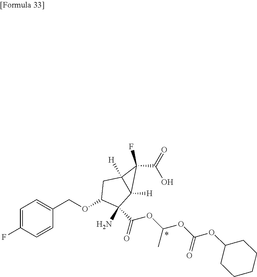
C1=C(F)C=CC(COC2C(N)(C(OC(OC(=O)OC3CCCCC3)C)=O)C3([H])C([H])(C2)C3(F)C(=O)O)=C1
